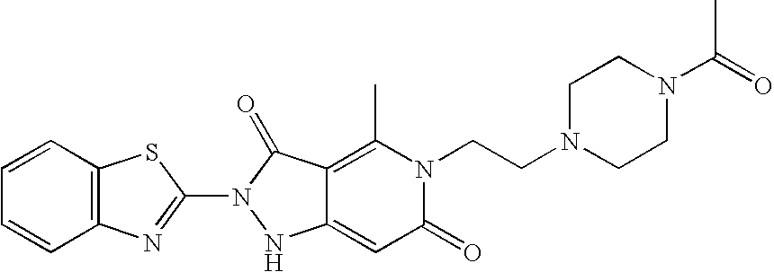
C1(N2NC3=CC(=O)N(CCN4CCN(C(=O)C)CC4)C(C)=C3C2=O)=NC2=C(S1)C=CC=C2
